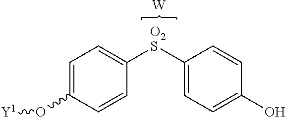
C1=C(O[Y1])C=CC([O2S]C2=CC=C(O)C=C2)=C1.[W]
